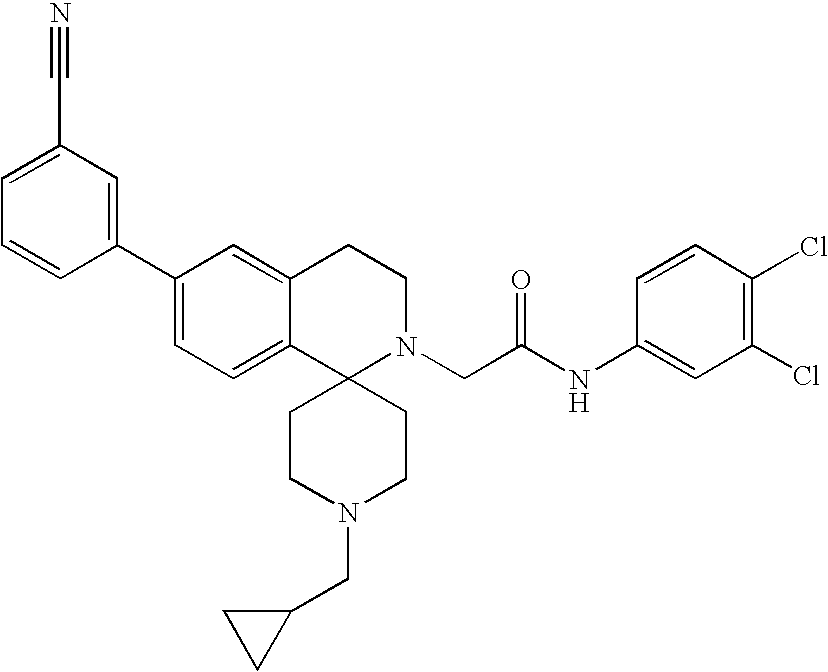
C1(C2=CC=C3C(=C2)CCN(CC(NC2=CC(Cl)=C(Cl)C=C2)=O)C32CCN(CC3CC3)CC2)=CC(C#N)=CC=C1
